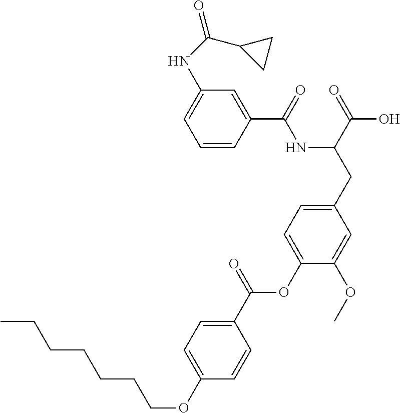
C1=CC(C(=O)NC(CC2=CC=C(OC(C3=CC=C(OCCCCCCC)C=C3)=O)C(OC)=C2)C(=O)O)=CC(NC(=O)C2CC2)=C1
